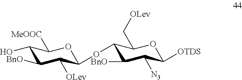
OC1C([BnO])C([OLev])C(OC2C([BnO])C([N3])C([OTDS])OC2C[OLev])OC1[MeOOC]
